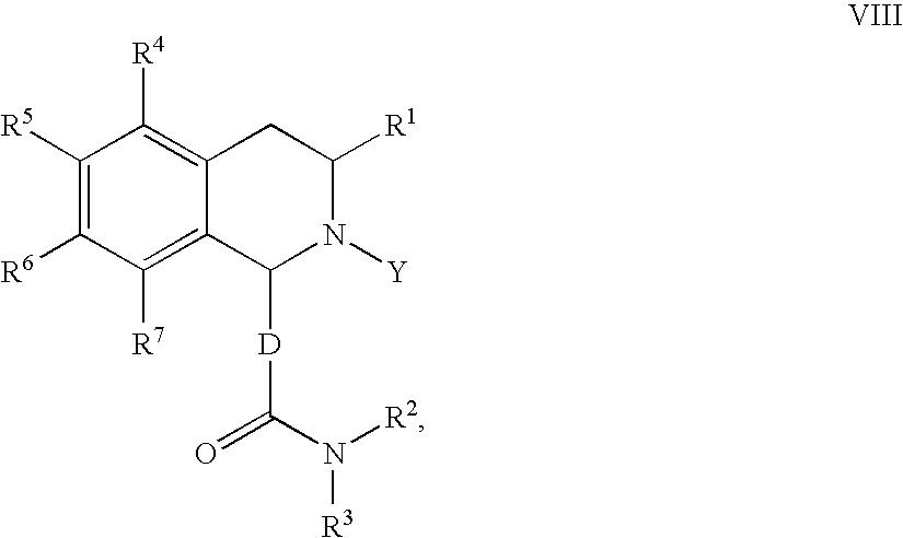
C1([R5])=C([R6])C([R7])=C2C(=C1[R4])CC([R1])N([Y])C2[D]C(=O)N([R2])[R3]
